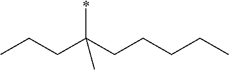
*C(CCCCC)(CCC)C
